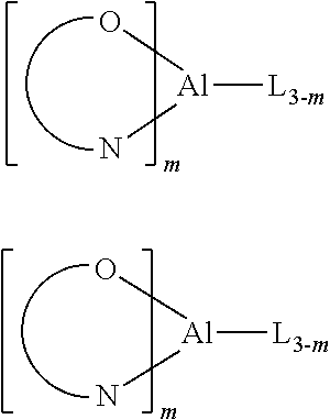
[Al]([L3-m])(N)O.[Al]([L3-m])(N)O
